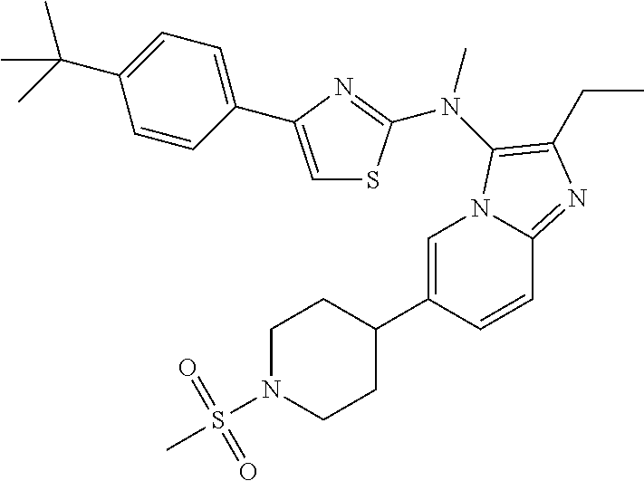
C1=C(C2CCN(S(=O)(=O)C)CC2)C=CC2=NC(CC)=C(N(C)C3=NC(C4=CC=C(C(C)(C)C)C=C4)=CS3)N12
